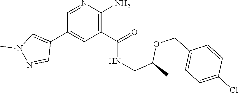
C1=NC(N)=C(C(=O)NCC(OCC2=CC=C(Cl)C=C2)C)C=C1C1=CN(C)N=C1
